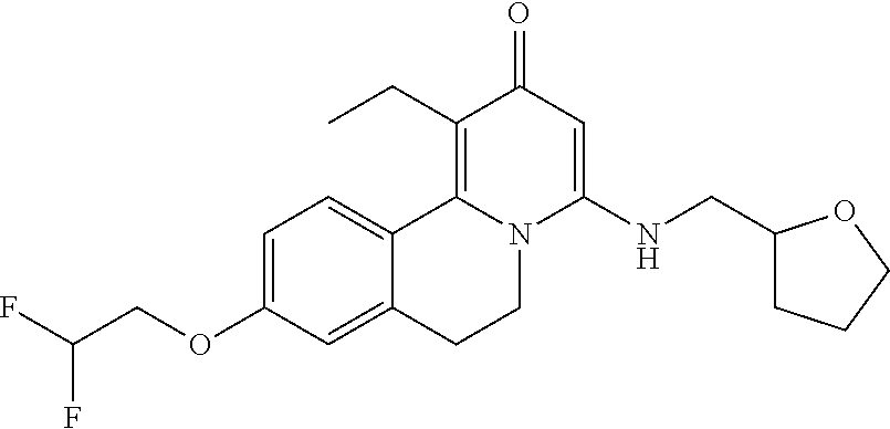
C1=C(OCC(F)F)C=C2C(=C1)C1=C(CC)C(=O)C=C(NCC3CCCO3)N1CC2
